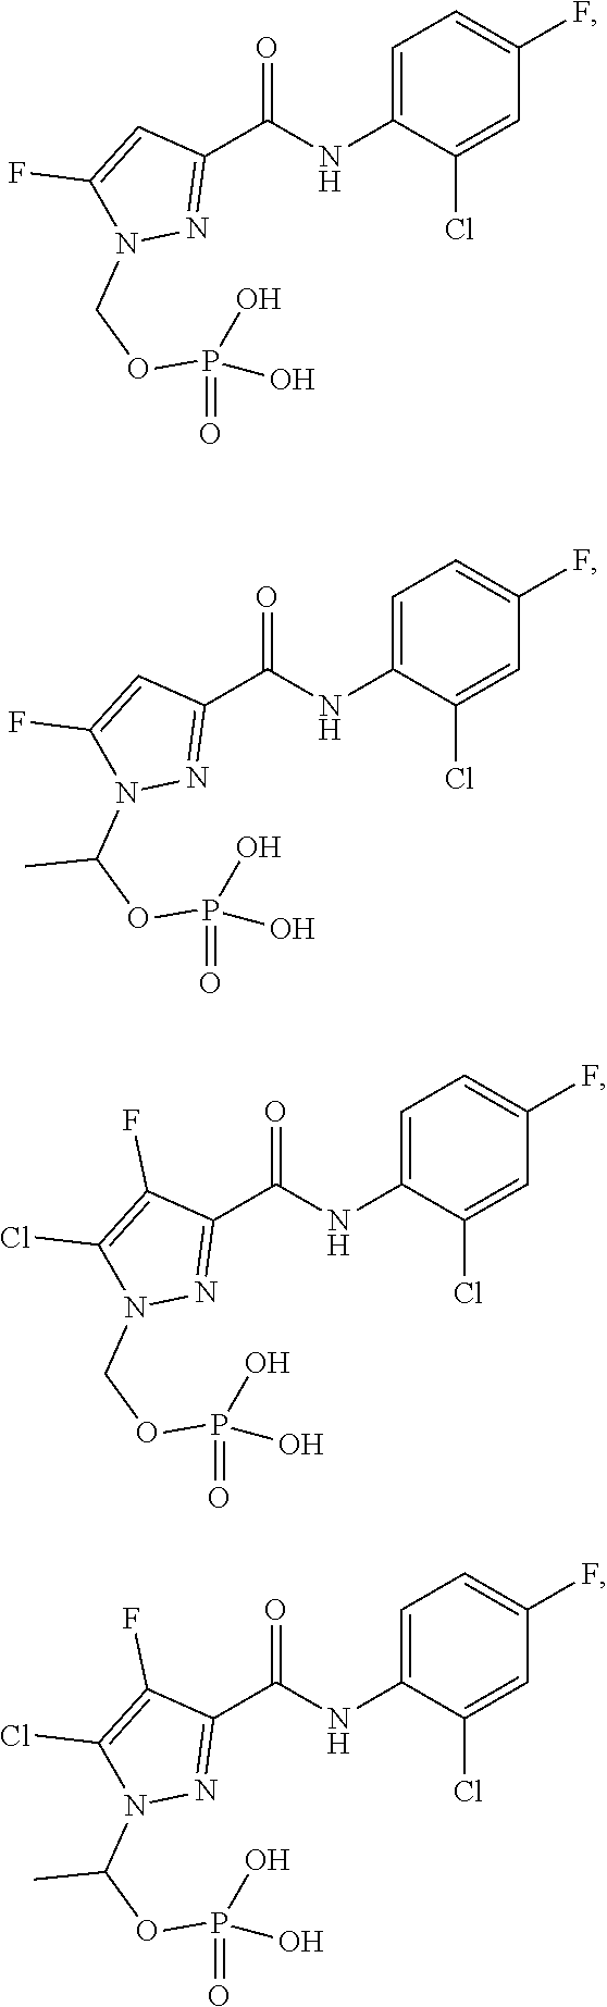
C1=C(NC(C2=NN(COP(=O)(O)O)C(F)=C2)=O)C(Cl)=CC(F)=C1.C1=C(NC(C2=NN(C(OP(=O)(O)O)C)C(F)=C2)=O)C(Cl)=CC(F)=C1.C1=C(NC(C2=NN(COP(=O)(O)O)C(Cl)=C2F)=O)C(Cl)=CC(F)=C1.C1=C(NC(C2=NN(C(OP(=O)(O)O)C)C(Cl)=C2F)=O)C(Cl)=CC(F)=C1
